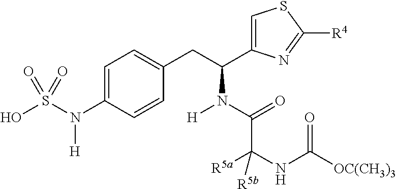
C1=C(N(S(O)(=O)=O)[H])C=CC(CC(C2=CSC([R4])=N2)N([H])C(=O)C(NC([OC(CH3)3])=O)([R5a])[R5b])=C1
